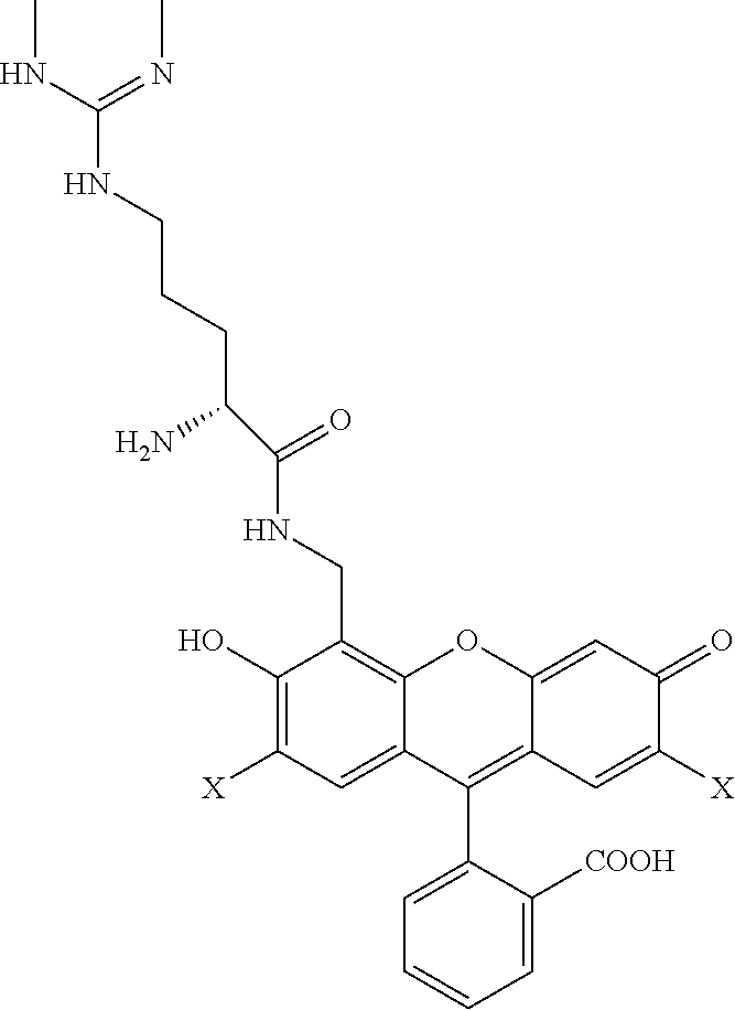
C1(O)=C([X])C=C2C(=C1CNC(=O)C(CCCNC(NC)=NC)N)OC1=CC(=O)C([X])=CC1=C2C1=CC=CC=C1[COOH]
